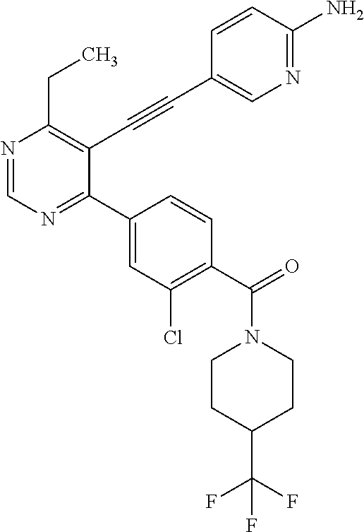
N1=CN=C(C2=CC(Cl)=C(C(=O)N3CCC(C(F)(F)F)CC3)C=C2)C(C#CC2=CN=C(N)C=C2)=C1CC
